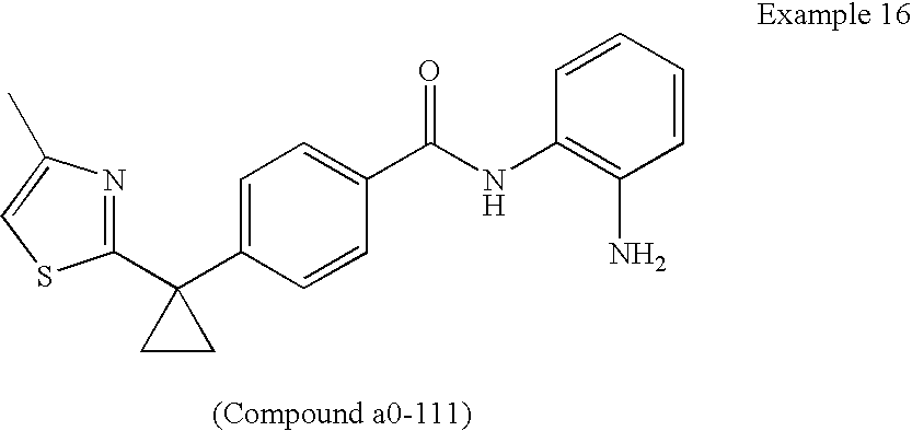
C1=C(C2(C3=NC(C)=CS3)CC2)C=CC(C(NC2=C(N)C=CC=C2)=O)=C1
